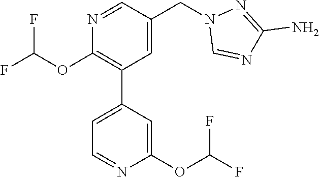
N1=CC(CN2C=NC(N)=N2)=CC(C2=CC=NC(OC(F)F)=C2)=C1OC(F)F
